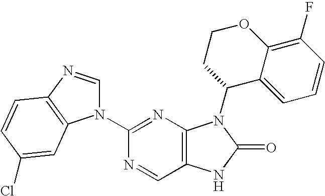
C12=C(N=C(N3C=NC4=C3C=C(Cl)C=C4)N=C1)N(C1C3=CC=CC(F)=C3OCC1)C(=O)N2
